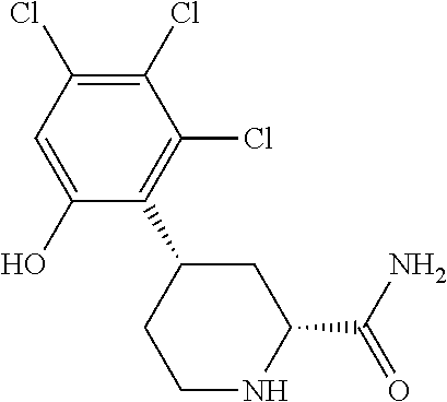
C1(O)=CC(Cl)=C(Cl)C(Cl)=C1C1CCNC(C(N)=O)C1
